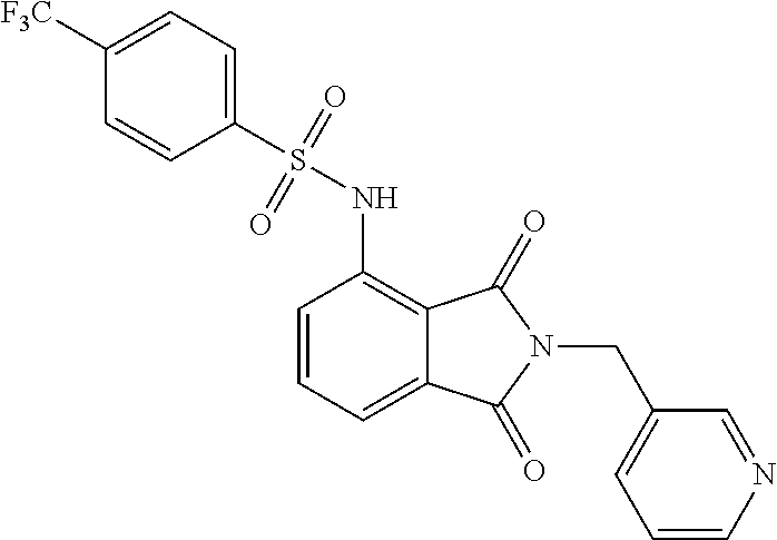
C1=CC=C2C(=C1NS(=O)(=O)C1=CC=C([F3C])C=C1)C(=O)N(CC1=CC=CN=C1)C2=O
